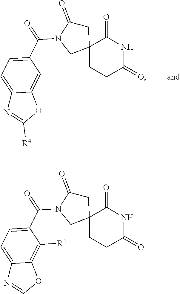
C1C(=O)N(C(=O)C2=CC=C3C(=C2)OC([R4])=N3)CC12CCC(=O)NC2=O.C1C(=O)N(C(=O)C2=CC=C3C(=C2[R4])OC=N3)CC12CCC(=O)NC2=O
